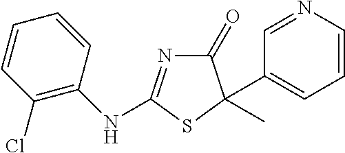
C1(Cl)=C(NC2=NC(=O)C(C3=CC=CN=C3)(C)S2)C=CC=C1
